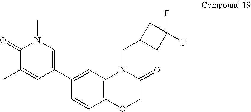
C1(C2=CN(C)C(=O)C(C)=C2)=CC2=C(C=C1)OCC(=O)N2CC1CC(F)(F)C1
